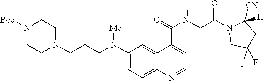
C1(N(CCCN2CCN([Boc])CC2)[Me])=CC=C2C(=C1)C(C(=O)NCC(N1CC(F)(F)CC1([H])[CN])=O)=CC=N2
